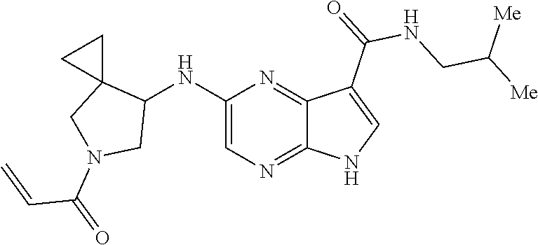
C1(NC2C3(CN(C(C=C)=O)C2)CC3)=CN=C2C(=N1)C(C(NCC([Me])[Me])=O)=CN2
